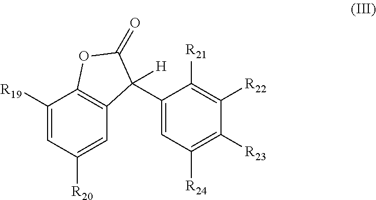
C1([R19])=CC([R20])=CC2=C1OC(=O)C2(C1=CC([R24])=C([R23])C([R22])=C1[R21])[H]
